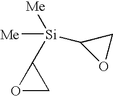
[Me][Si]([Me])(C1OC1)C1OC1
